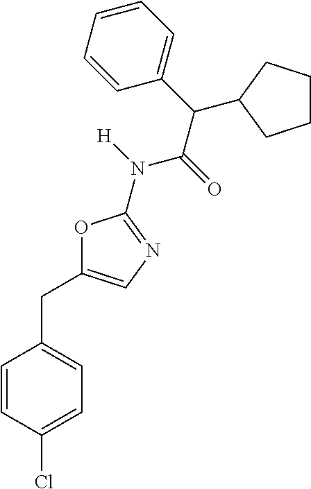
O1C(CC2=CC=C(Cl)C=C2)=CN=C1N([H])C(=O)C(C1=CC=CC=C1)C1CCCC1
